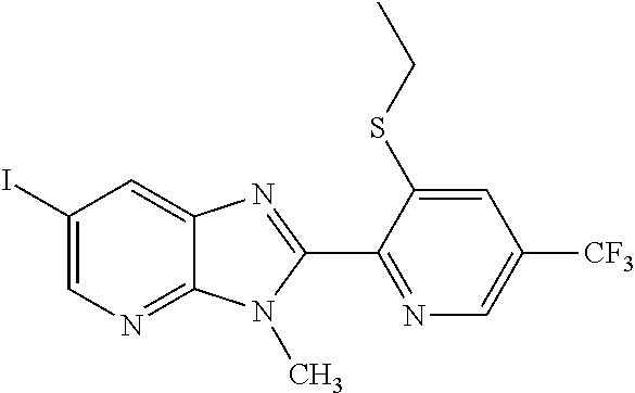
C1(I)=CN=C2C(=C1)N=C(C1=NC=C([CF3])C=C1SCC)N2C
